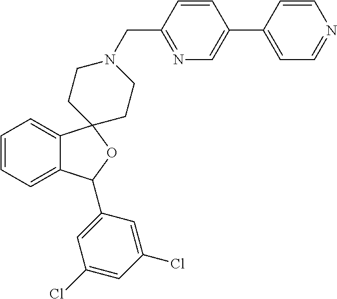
C1=C2C(=CC=C1)C1(OC2C2=CC(Cl)=CC(Cl)=C2)CCN(CC2=NC=C(C3=CC=NC=C3)C=C2)CC1
